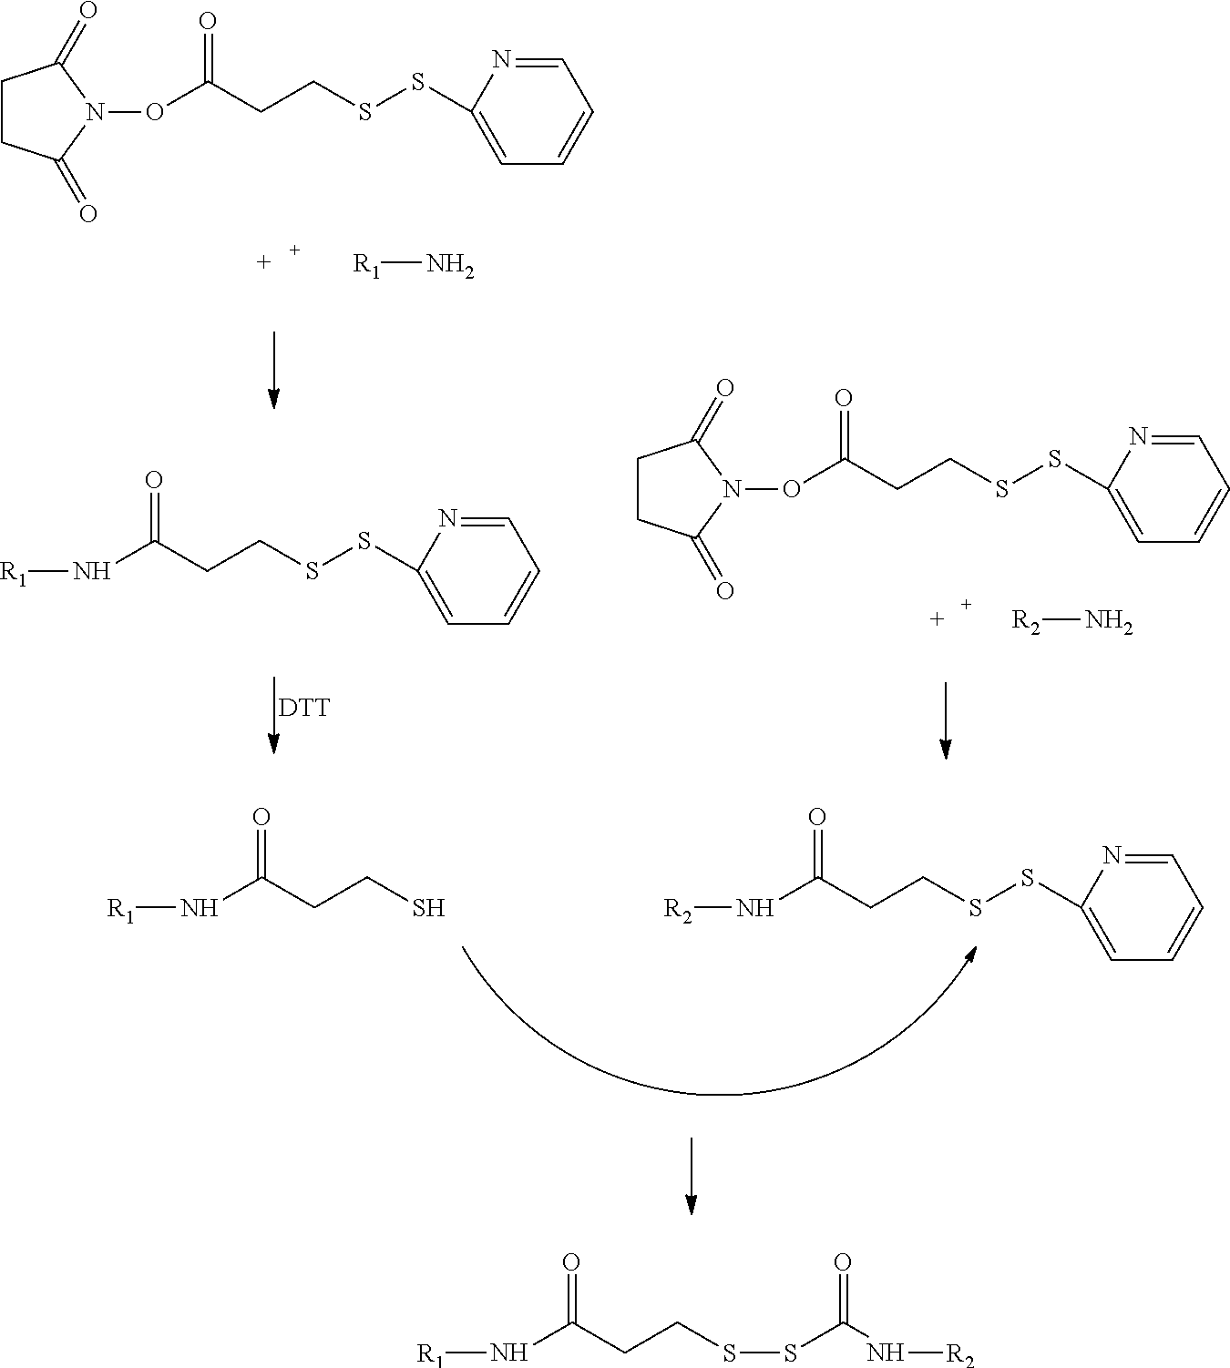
N(C(CCSSC1=CC=CC=N1)=O)[R1].O(C(CCSSC1=CC=CC=N1)=O)N1C(=O)CCC1=O.[R2]N.C1CC(=O)N(OC(CCSSC2=CC=CC=N2)=O)C1=O.[R1]N.[DTT].N(C(CCS)=O)[R1].N(C(CCSSC1=CC=CC=N1)=O)[R2].N(C(CCSSC(N[R2])=O)=O)[R1]
